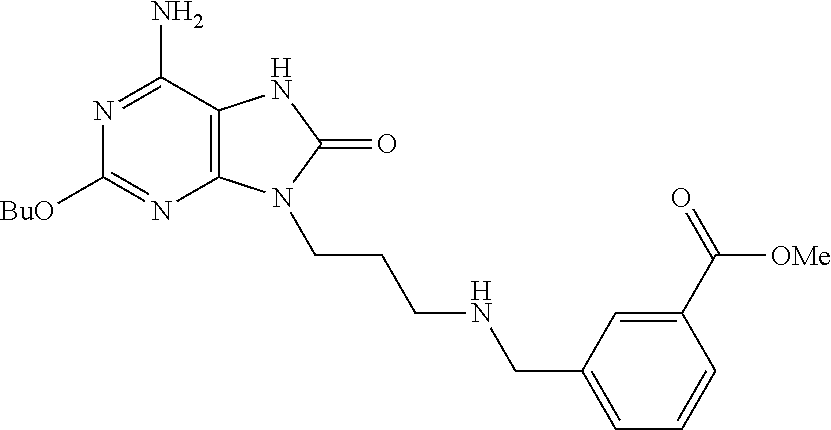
C1([BuO])=NC2=C(C(N)=N1)NC(=O)N2CCCNCC1=CC=CC(C(=O)[OMe])=C1
